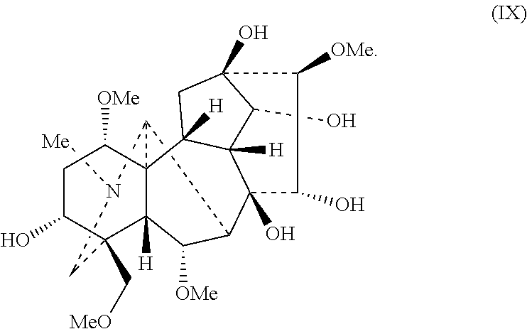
C12([H])C([OMe])C3C4(O)C5([H])C(O)C(O)(CC5([H])C15C3N([Me])CC2(C[MeO])C(O)CC5[OMe])C([OMe])C4O
